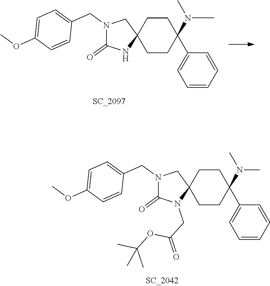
N1(CC2=CC=C(OC)C=C2)C(=O)NC2(C1)CCC(C1=CC=CC=C1)(N(C)C)CC2.N1(CC2=CC=C(OC)C=C2)C(=O)N(CC(=O)OC(C)(C)C)C2(C1)CCC(C1=CC=CC=C1)(N(C)C)CC2
